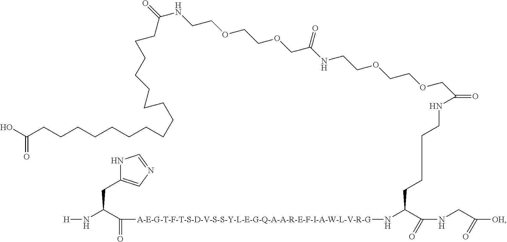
N1C(CC(N[H])C(=O)[A-E-G-T-F-T-S-D-V-S-S-Y-L-E-G-Q-A-A-R-E-F-I-A-W-L-V-R-G]NC(C(NCC([OH])=O)=O)CCCCNC(=O)COCCOCCNC(COCCOCCNC(=O)CCCCCCCCCCCCCCCCC(O)=O)=O)=CN=C1
